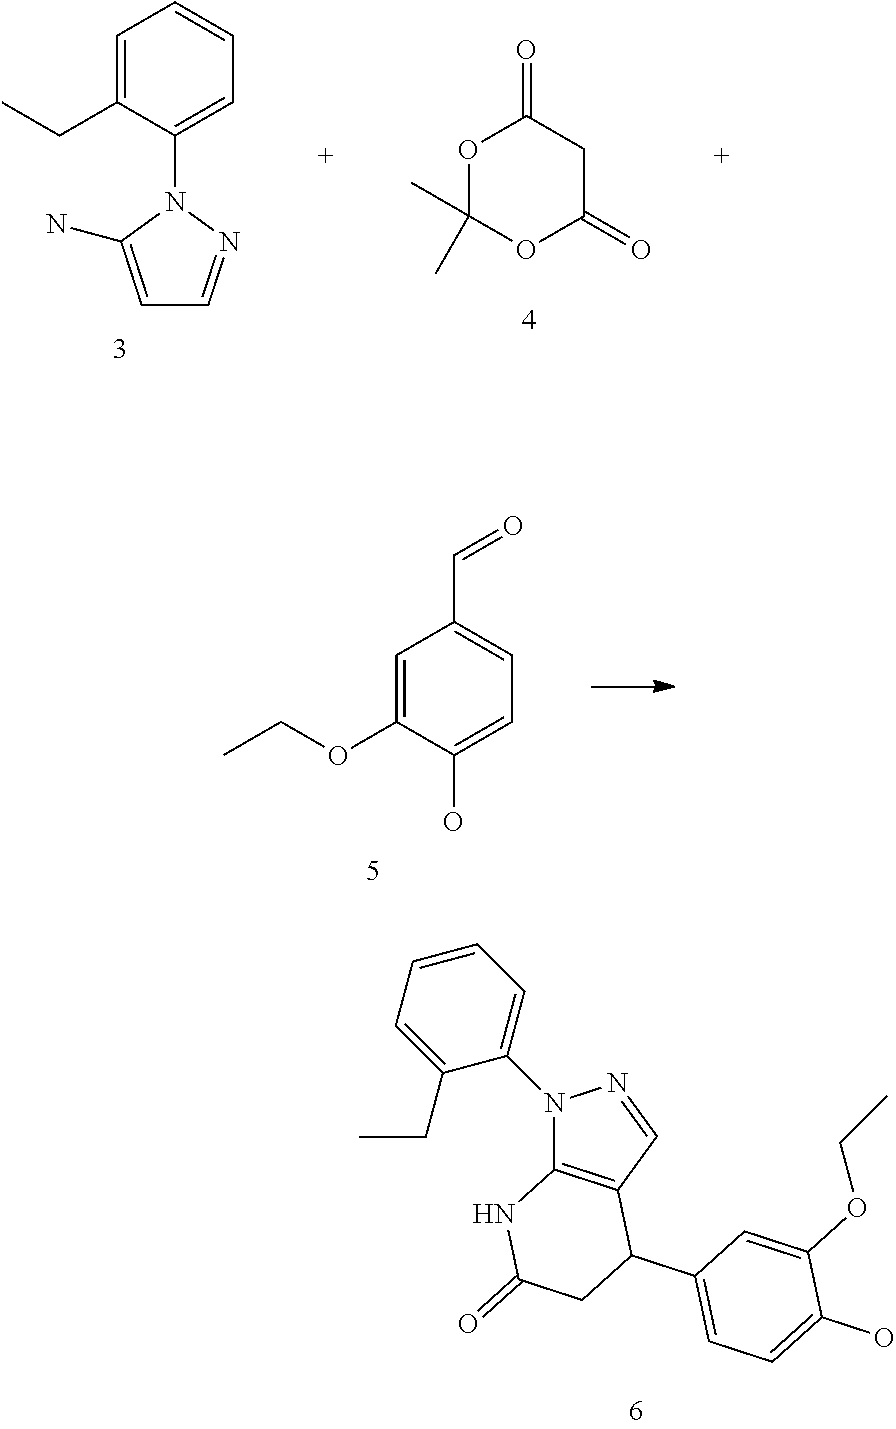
C1(N2C(N)=CC=N2)=CC=CC=C1CC.O=C1OC(C)(C)OC(=O)C1.C1(O)=CC=C(C=O)C=C1OCC.C1=CC=C(CC)C(N2C3=C(C=N2)C(C2=CC=C(O)C(OCC)=C2)CC(=O)N3)=C1
